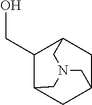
C1C2CC3C(CO)C1CN(C2)C3
